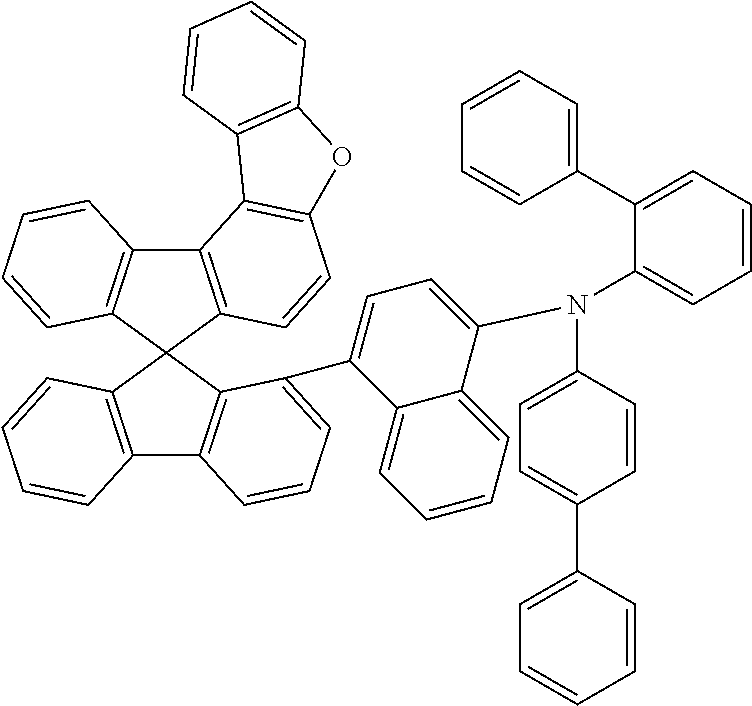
C12=C(C3(C4=C1C=CC=C4C1=CC=C(N(C4=CC=C(C5=CC=CC=C5)C=C4)C4=CC=CC=C4C4=CC=CC=C4)C4=CC=CC=C14)C1=C(C4=C3C=CC=C4)C3=C(C=C1)OC1=C3C=CC=C1)C=CC=C2
